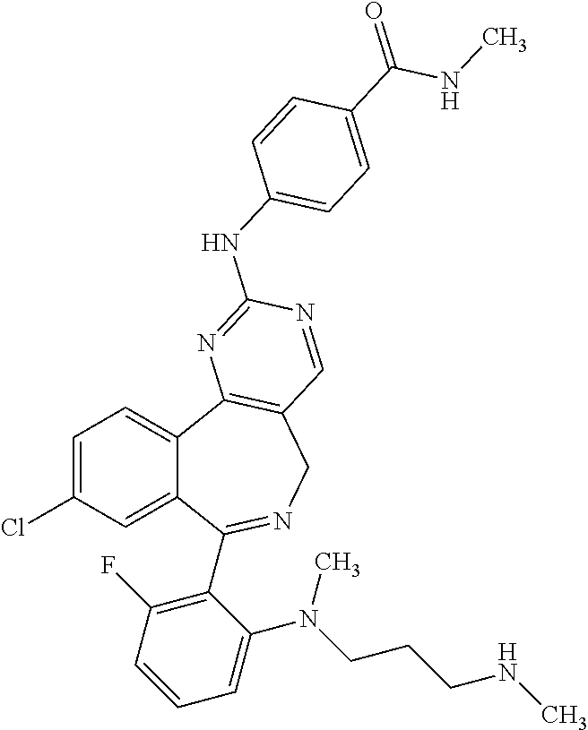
C1=C(Cl)C=C2C(=C1)C1=C(CN=C2C2=C(F)C=CC=C2N(CCCNC)C)C=NC(NC2=CC=C(C(=O)NC)C=C2)=N1
